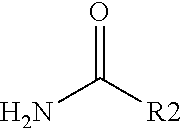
O=C([R2])N
